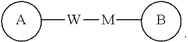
[A].C[W][M]C.B
